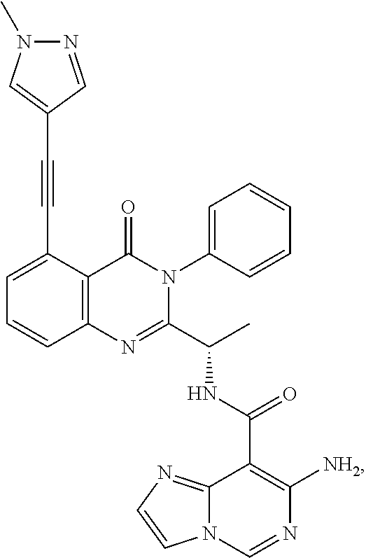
C1=C(C#CC2=CN(C)N=C2)C2=C(C=C1)N=C(C(C)NC(=O)C1=C([NH2])N=CN3C1=NC=C3)N(C1=CC=CC=C1)C2=O
